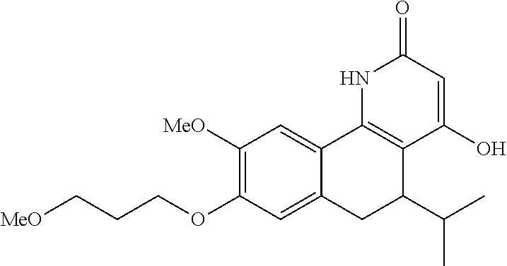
[MeO]CCCOC1=C([MeO])C=C2C(=C1)CC(C(C)C)C1=C2NC(=O)C=C1O
